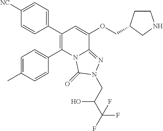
C1(C2=C(C3=CC=C(C)C=C3)N3C(=NN(CC(C(F)(F)F)O)C3=O)C(OCC3CCNC3)=C2)=CC=C([NC])C=C1
